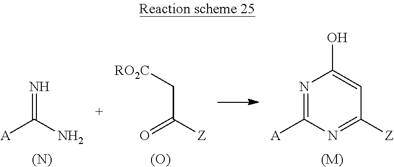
N=C(N)[A].[(N)].C(C([Z])=O)[RO2C].[(O)].N1=C([A])N=C([Z])C=C1O.[(M)]
